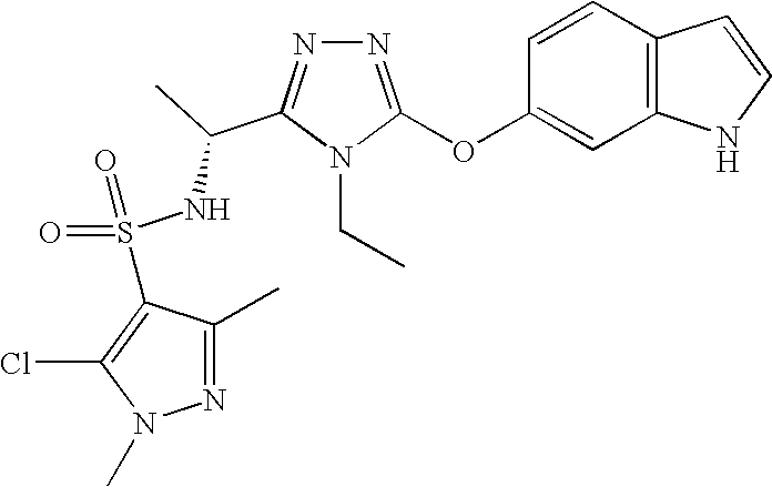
N1=C(OC2=CC3=C(C=C2)C=CN3)N(CC)C(C(NS(=O)(=O)C2=C(Cl)N(C)N=C2C)C)=N1
